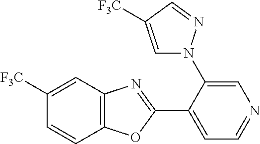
C1=C(N2C=C([F3C])C=N2)C(C2=NC3=C(O2)C=CC([F3C])=C3)=CC=N1
